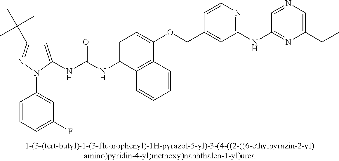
N(C(NC1=CC=C(OCC2=CC(NC3=NC(CC)=CN=C3)=NC=C2)C2=C1C=CC=C2)=O)C1=CC(C(C)(C)C)=NN1C1=CC(F)=CC=C1
